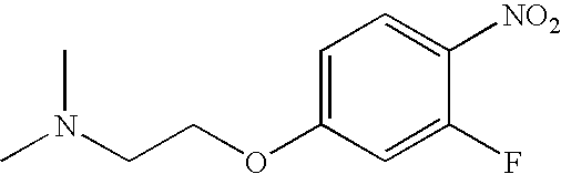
C1=C(OCCN(C)C)C=C(F)C([NO2])=C1
